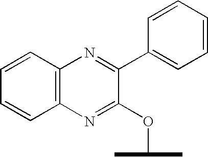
C12=C(N=C(C3=CC=CC=C3)C(OC(C)C)=N1)C=CC=C2
